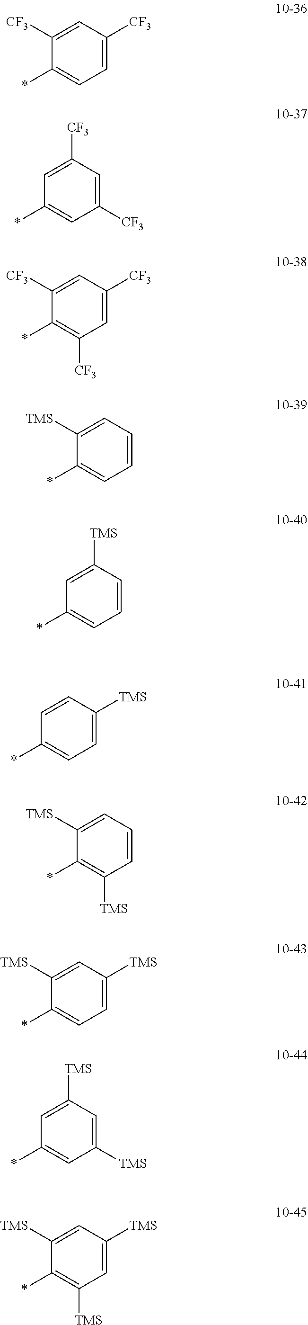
C1=C([TMS])C=CC=C1*.C1=CC([TMS])=CC=C1*.C1=C([TMS])C=C([TMS])C=C1*.C1([TMS])=CC([TMS])=CC([TMS])=C1*.C1([CF3])=CC([CF3])=CC=C1*.C1=C([CF3])C=C([CF3])C=C1*.C1([CF3])=CC([CF3])=CC([CF3])=C1*.C1([TMS])=CC=CC=C1*.C1([TMS])=CC=CC([TMS])=C1*.C1([TMS])=CC([TMS])=CC=C1*
